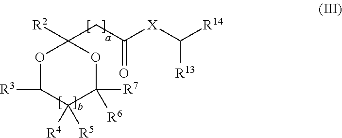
O1C([R3])C([R4])([R5])C([R7])([R6])OC1(CC([X]C([R14])[R13])=O)[R2]
